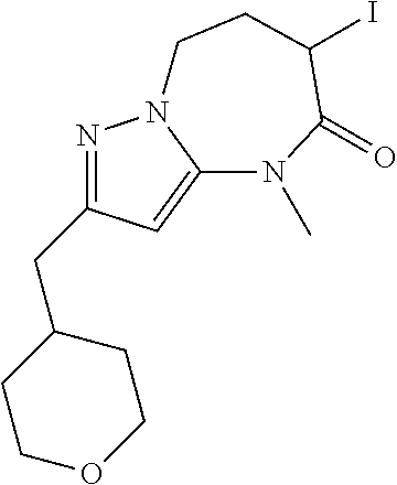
N1=C(CC2CCOCC2)C=C2N1CCC(I)C(=O)N2C
